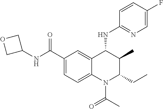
C12=CC(C(NC3COC3)=O)=CC=C1N(C(C)=O)C(CC)C(C)C2NC1=NC=C(F)C=C1
